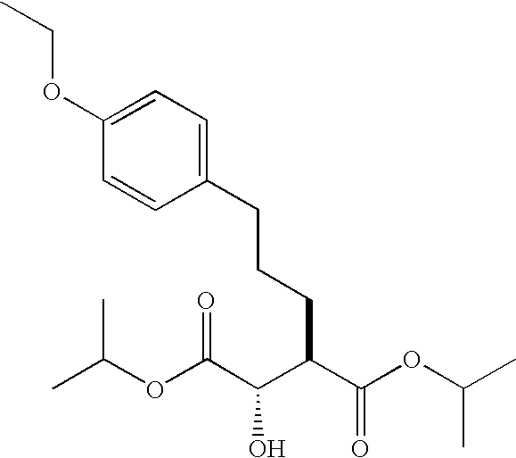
CC(OC(C(C(C(OC(C)C)=O)CCCC1=CC=C(OCC)C=C1)O)=O)C
